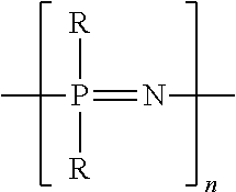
CP(=NC)([R])[R]
